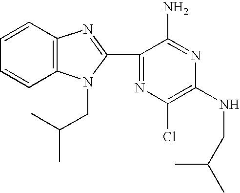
C1=CC2=C(C=C1)N(CC(C)C)C(C1=NC(Cl)=C(NCC(C)C)N=C1N)=N2
